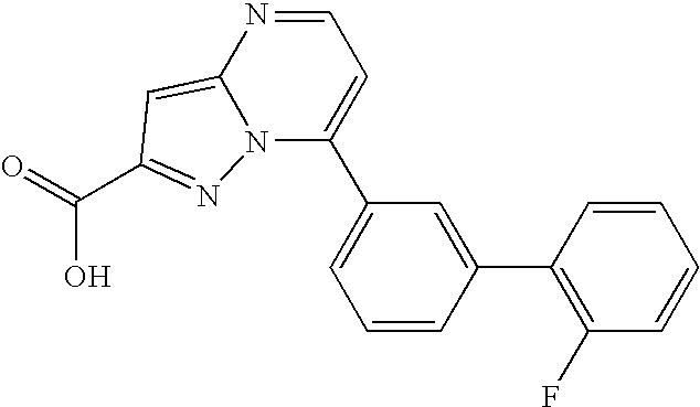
OC(=O)C1=NN2C(C3=CC=CC(C4=C(F)C=CC=C4)=C3)=CC=NC2=C1
